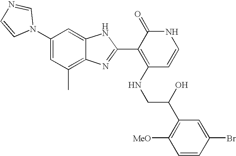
C1(C)=C2C(=CC(N3C=NC=C3)=C1)NC(C1=C(NCC(C3=C([MeO])C=CC(Br)=C3)O)C=CNC1=O)=N2
